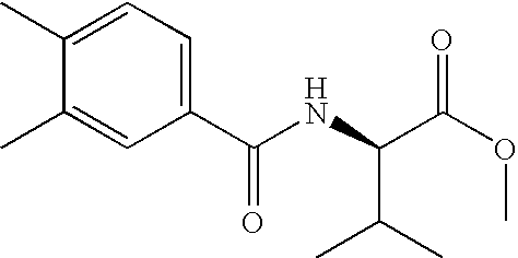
C1(C(NC(C(OC)=O)C(C)C)=O)=CC=C(C)C(C)=C1
